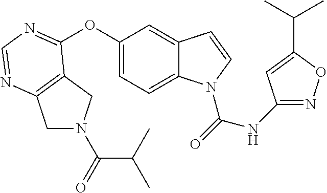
O(C1=CC=C2C(=C1)C=CN2C(=O)NC1=NOC(C(C)C)=C1)C1=NC=NC2=C1CN(C(=O)C(C)C)C2
